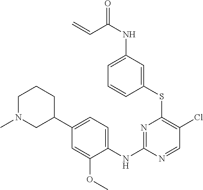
C1(SC2=C(Cl)C=NC(NC3=CC=C(C4CCCN(C)C4)C=C3OC)=N2)=CC(NC(=O)C=C)=CC=C1
